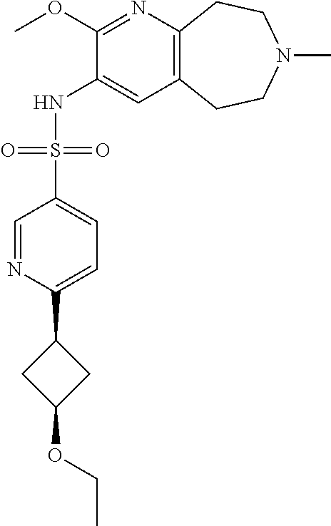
C1(OC)=NC2=C(C=C1NS(C1=CC=C(C3CC(OCC)C3)N=C1)(=O)=O)CCN(C)CC2
